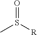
O=S([R])C
